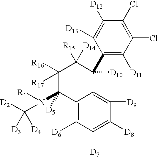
C1([R16])([R17])C(N([R1])C([D2])([D3])[D4])([D5])C2=C([D6])C([D7])=C([D8])C([D9])=C2C([D10])(C2=C([D11])C(Cl)=C(Cl)C([D12])=C2[D13])C1([R15])[D14]
